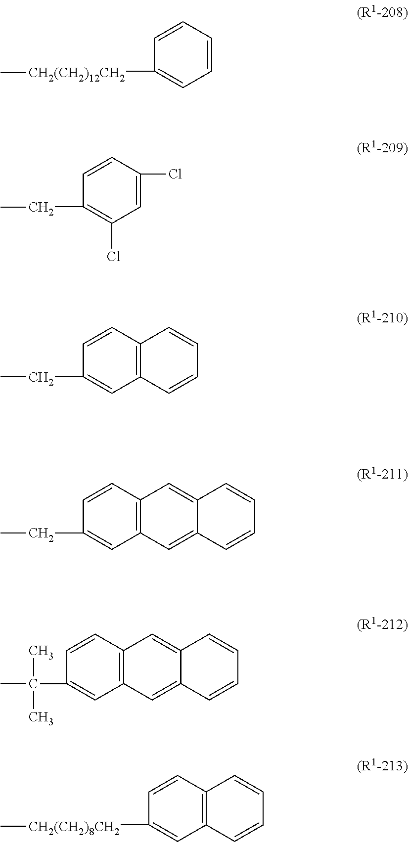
C1=CC=CC=C1[CH2(CH2)12CH2]C.C1=CC(Cl)=CC(Cl)=C1CC.C1=CC2=C(C=C1CC)C=CC=C2.C1=CC2=C(C=C1CC)C=C1C(=C2)C=CC=C1.C1=CC2=C(C=C1C(C)(C)C)C=C1C(=C2)C=CC=C1.C1=CC2=C(C=C1[CH2(CH2)8CH2]C)C=CC=C2
